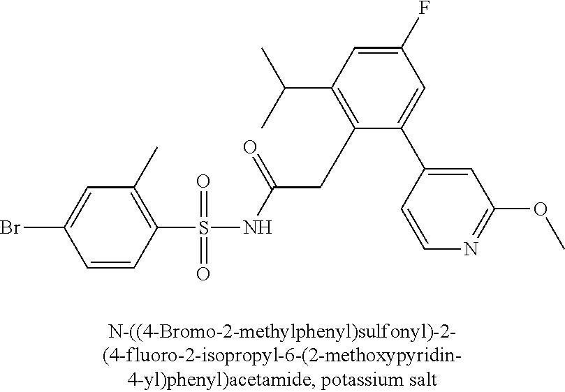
C1(S(NC(CC2=C(C(C)C)C=C(F)C=C2C2=CC(OC)=NC=C2)=O)(=O)=O)=C(C)C=C(Br)C=C1
